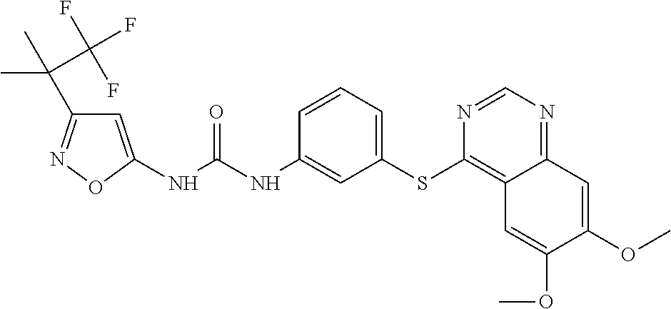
C1=C(NC(NC2=CC(SC3=C4C(=NC=N3)C=C(OC)C(OC)=C4)=CC=C2)=O)ON=C1C(C)(C)C(F)(F)F
